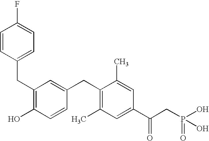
C1(CC2=CC=C(F)C=C2)=C(O)C=CC(CC2=C(C)C=C(C(CP(O)(O)=O)=O)C=C2C)=C1
